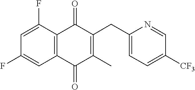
C1(F)=CC2=C(C(F)=C1)C(=O)C(CC1=CC=C([CF3])C=N1)=C(C)C2=O
